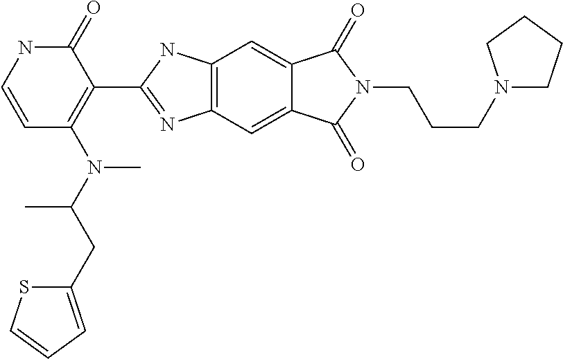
C12=C(C=C3C(=C1)C(=O)N(CCCN1CCCC1)C3=O)N=C(C1=C(N(C(CC3=CC=CS3)C)C)C=CNC1=O)N2
